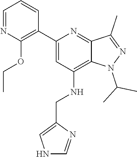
O(C1=C(C2=CC(NCC3=CNC=N3)=C3N(C(C)C)N=C(C)C3=N2)C=CC=N1)CC
